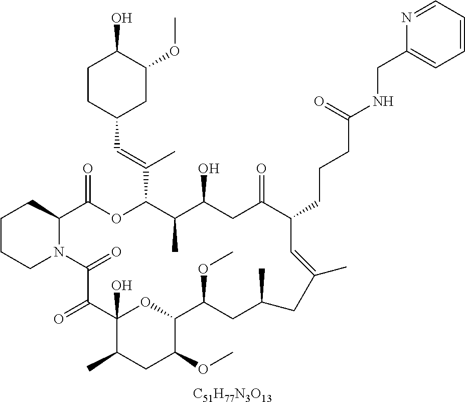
[C51H77N3O13].C1CCN2C(C1)C(=O)OC(C(=CC1CC(OC)C(O)CC1)C)C(C)C(O)CC(=O)C(CCCC(NCC1=CC=CC=N1)=O)C=C(C)CC(C)CC(OC)C1OC(O)(C(=O)C2=O)C(C)CC1OC
